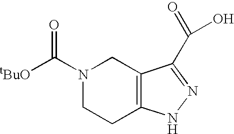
N1(C(=O)[tBuO])CCC2=C(C1)C(C(=O)O)=NN2
